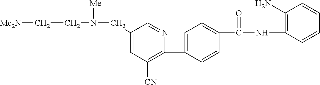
C1(C2=CC=C(C(NC3=C(N)C=CC=C3)=O)C=C2)=C([CN])C=C(CN(CC[Me2N])[Me])C=N1
